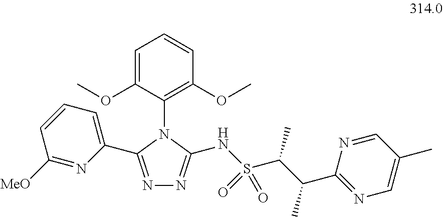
N1=CC(C)=CN=C1C(C(C)S(NC1=NN=C(C2=CC=CC([MeO])=N2)N1C1=C(OC)C=CC=C1OC)(=O)=O)C
